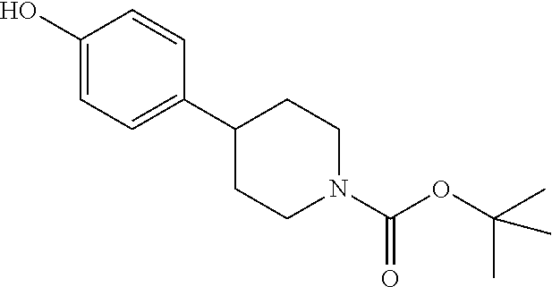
C1(O)=CC=C(C2CCN(C(OC(C)(C)C)=O)CC2)C=C1
